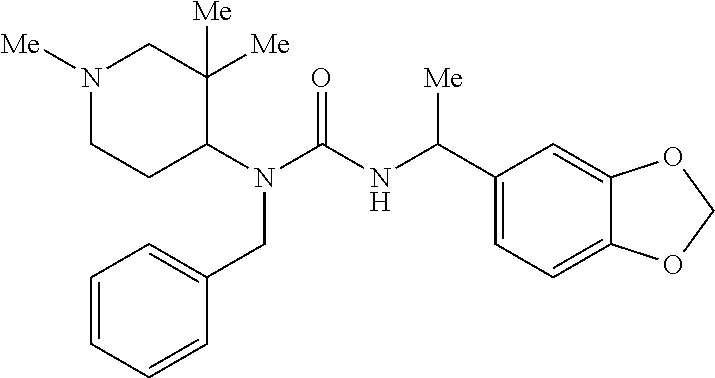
N1([Me])CCC(N(C(=O)NC(C2=CC=C3C(=C2)OCO3)[Me])CC2=CC=CC=C2)C([Me])([Me])C1
